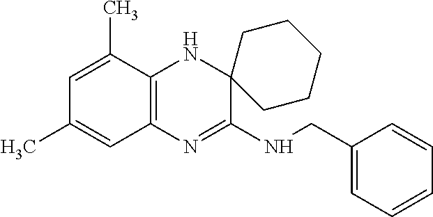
C1=C(C)C2=C(C=C1C)N=C(NCC1=CC=CC=C1)C1(N2)CCCCC1
